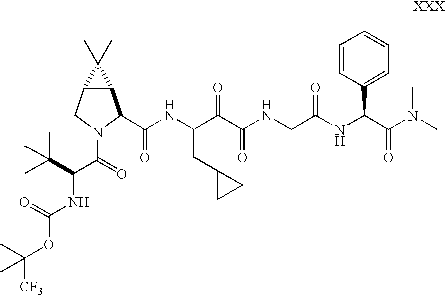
CC(C(C(N1CC2C(C1C(NC(CC1CC1)C(C(NCC(NC(C(=O)N(C)C)C1=CC=CC=C1)=O)=O)=O)=O)C2(C)C)=O)NC(=O)OC([CF3])(C)C)(C)C
